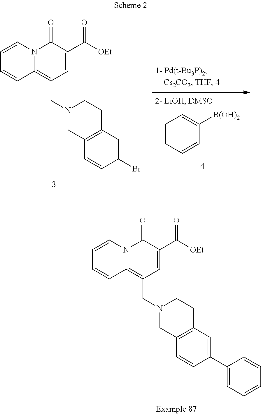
C1=CN2C(=C(CN3CCC4=C(C=CC(Br)=C4)C3)C=C(C([OEt])=O)C2=O)C=C1.C1=CC=CC([B(OH)2])=C1.C1=CN2C(=C(CN3CCC4=C(C=CC(C5=CC=CC=C5)=C4)C3)C=C(C([OEt])=O)C2=O)C=C1
